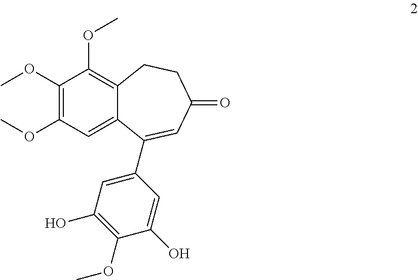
C1(OC)=C(OC)C=C2C(=C1OC)CCC(=O)C=C2C1=CC(O)=C(OC)C(O)=C1
